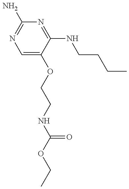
N(CCOC1=CN=C(N)N=C1NCCCC)C(=O)OCC
